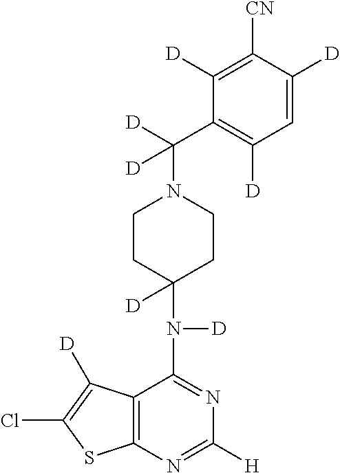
C12=C(N=C([H])N=C1N([D])C1([D])CCN(C([D])(C3=C([D])C=C([D])C([CN])=C3[D])[D])CC1)SC(Cl)=C2[D]
